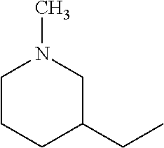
C1CCC(CC)CN1C
